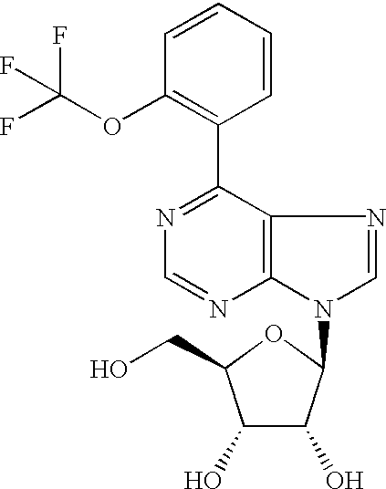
C1(OC(F)(F)F)=C(C2=NC=NC3=C2N=CN3C2C(O)C(O)C(CO)O2)C=CC=C1
